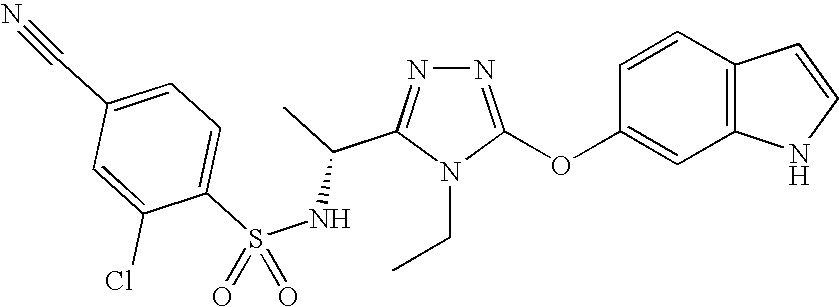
N1=C(OC2=CC3=C(C=C2)C=CN3)N(CC)C(C(C)NS(C2=CC=C(C#N)C=C2Cl)(=O)=O)=N1
